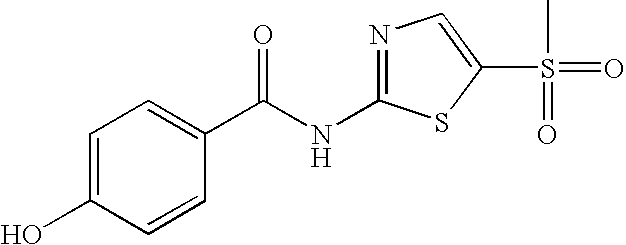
C1=C(O)C=CC(C(NC2=NC=C(S(C)(=O)=O)S2)=O)=C1
